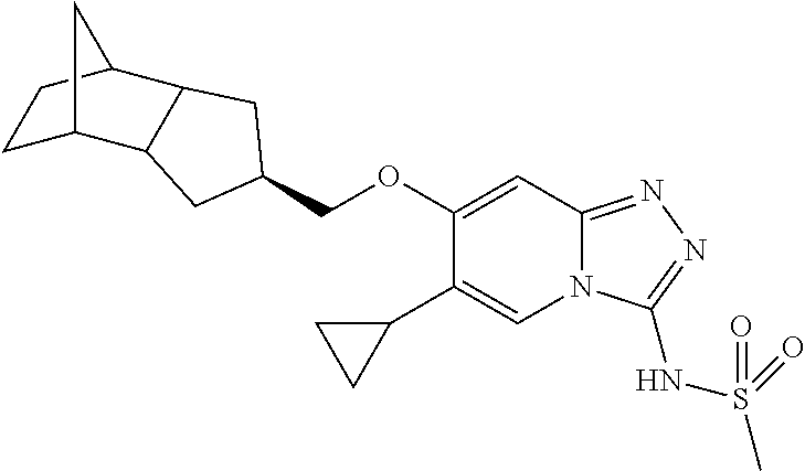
C1(OCC2CC3C4CCC(C3C2)C4)=CC2=NN=C(NS(C)(=O)=O)N2C=C1C1CC1
